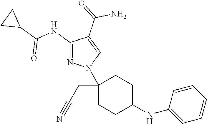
C1(CC#N)(N2N=C(NC(C3CC3)=O)C(C(=O)N)=C2)CCC(NC2=CC=CC=C2)CC1
